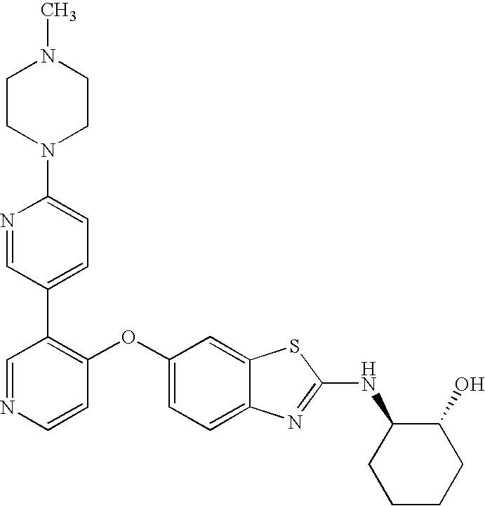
N1=CC(C2=CC=C(N3CCN(C)CC3)N=C2)=C(OC2=CC=C3C(=C2)SC(NC2CCCCC2O)=N3)C=C1
